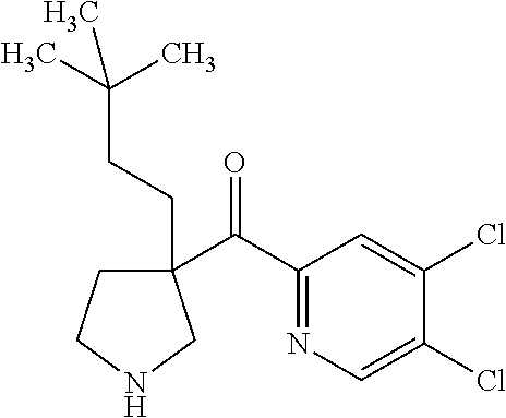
C1(C(C2=NC=C(Cl)C(Cl)=C2)=O)(CCC(C)(C)C)CCNC1
